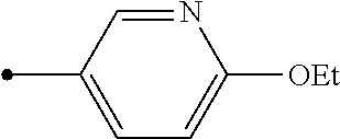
N1=CC(C)=CC=C1[OEt]
